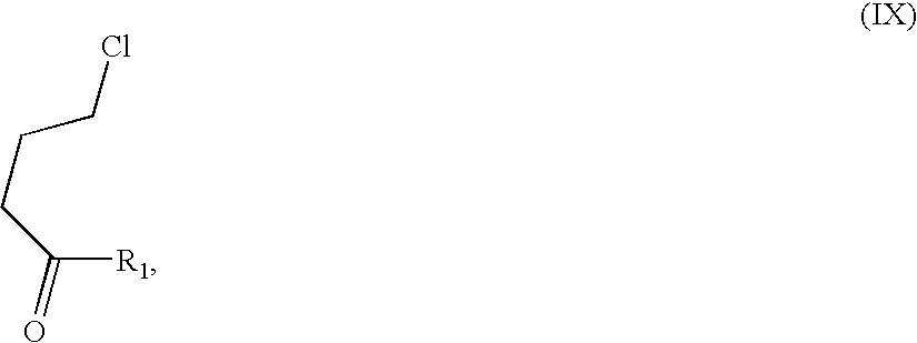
C(CC([R1])=O)CCl
